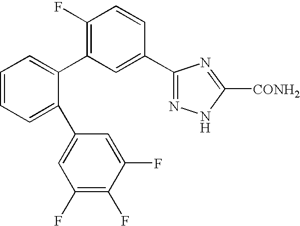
C1=CC=C(C2=CC(F)=C(F)C(F)=C2)C(C2=C(F)C=CC(C3=NNC([CONH2])=N3)=C2)=C1
